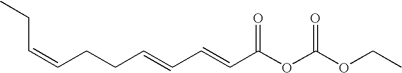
C(C=CCCC=CC=CC(OC(OCC)=O)=O)C
